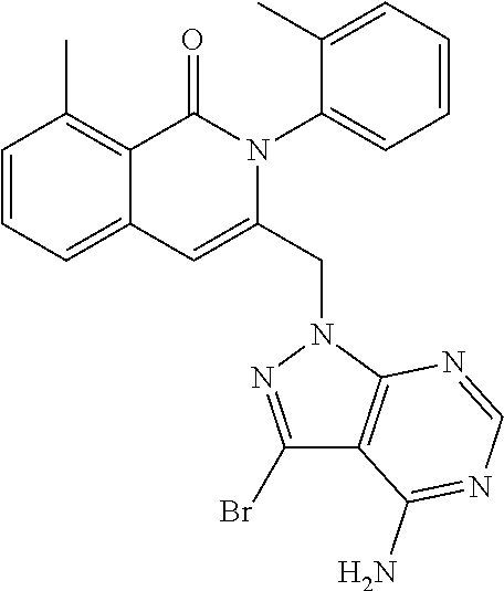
C1=CC=C2C(=C1C)C(=O)N(C1=CC=CC=C1C)C(CN1C3=C(C(N)=NC=N3)C(Br)=N1)=C2
